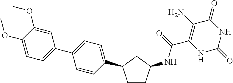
C(C1=C(N)C(=O)NC(=O)N1)(=O)NC1CCC(C2=CC=C(C3=CC=C(OC)C(OC)=C3)C=C2)C1
